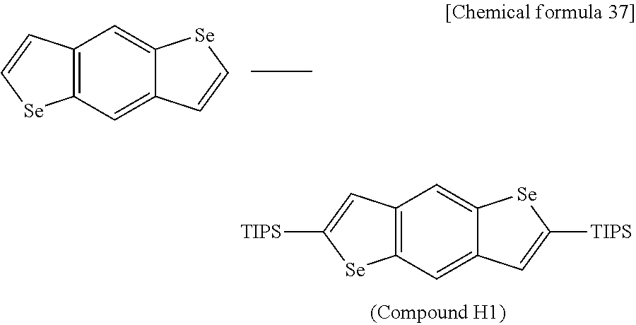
C12=C(C=C3C(=C1)[Se]C([TIPS])=C3)[Se]C([TIPS])=C2.C12=C(C=C3C(=C1)[Se]C=C3)[Se]C=C2
